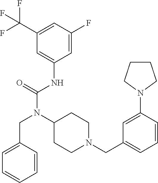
C1(C(F)(F)F)=CC(F)=CC(NC(N(C2CCN(CC3=CC=CC(N4CCCC4)=C3)CC2)CC2=CC=CC=C2)=O)=C1
